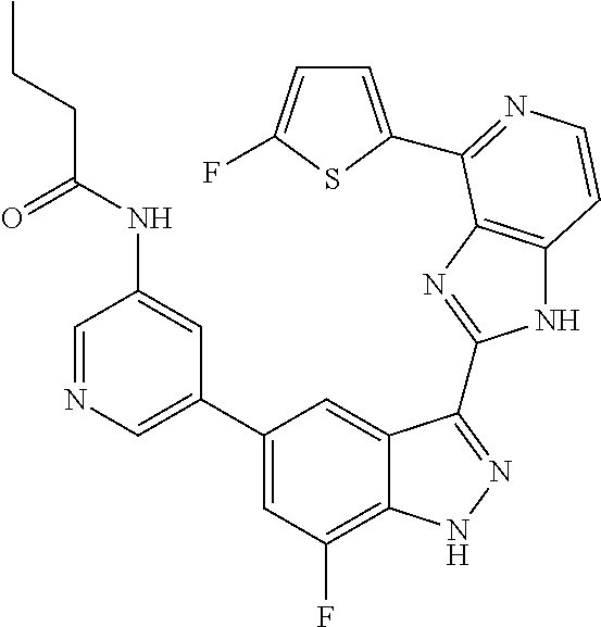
C1=C(C2=CC(F)=C3C(=C2)C(C2=NC4=C(N2)C=CN=C4C2=CC=C(F)S2)=NN3)C=C(NC(CCC)=O)C=N1
